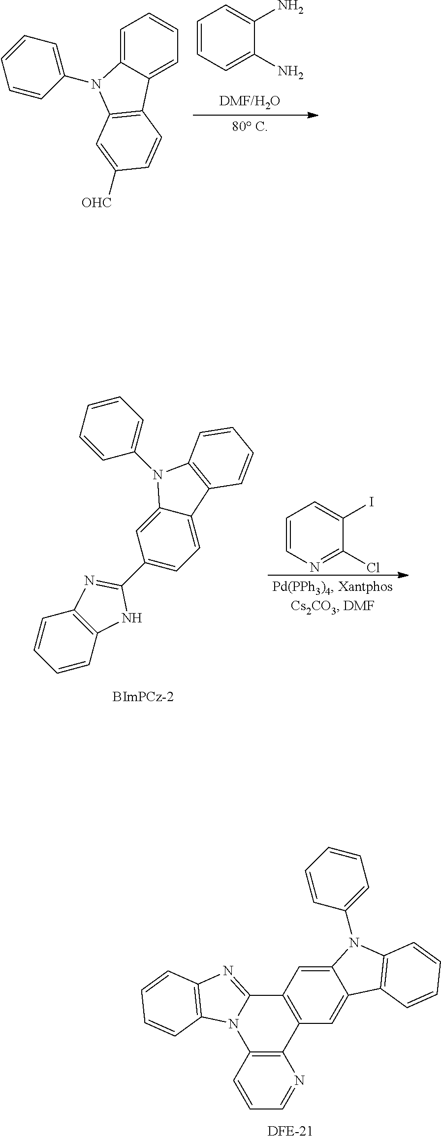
C1=CC=C(N)C(N)=C1.C1=C2C(=CC=C1)C1=C(N2C2=CC=CC=C2)C=C([OHC])C=C1.C12=C(C=C3C(=C1)N(C1=CC=CC=C1)C1=C3C=CC=C1)C1=C(N3C2=NC2=C3C=CC=C2)C=CC=N1.C1=CN=C(Cl)C(I)=C1.C1=CC=CC2=C1N=C(C1=CC=C3C(=C1)N(C1=CC=CC=C1)C1=C3C=CC=C1)N2
